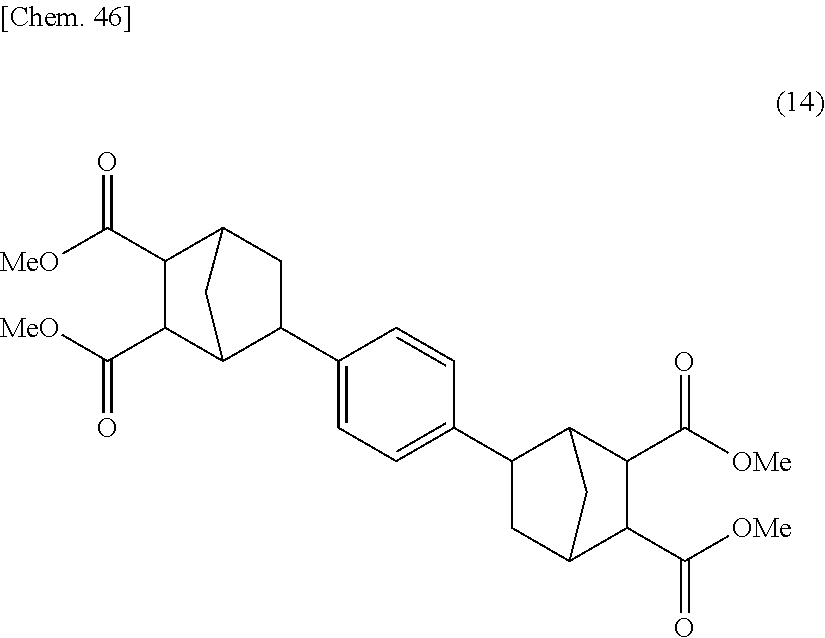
C1(C(=O)[MeO])C(C([MeO])=O)C2C(C3=CC=C(C4CC5C(C(=O)[OMe])C(C([OMe])=O)C4C5)C=C3)CC1C2
